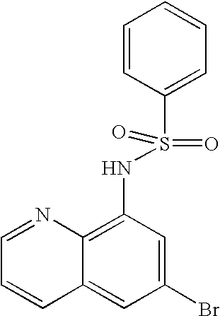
C1=NC2=C(NS(=O)(=O)C3=CC=CC=C3)C=C(Br)C=C2C=C1
